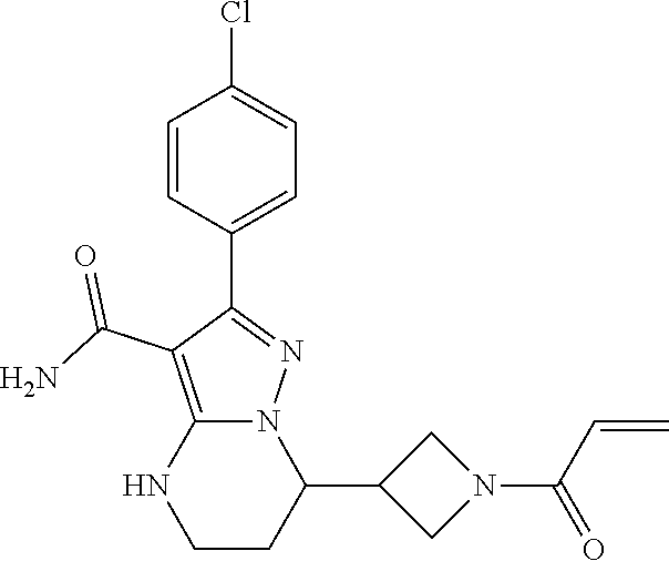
C1=CC(C2=NN3C(=C2C(N)=O)NCCC3C2CN(C(C=C)=O)C2)=CC=C1Cl
